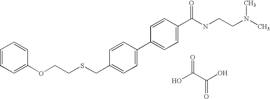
OC(C(O)=O)=O.C1=CC=C(OCCSCC2=CC=C(C3=CC=C(C(NCCN(C)C)=O)C=C3)C=C2)C=C1
